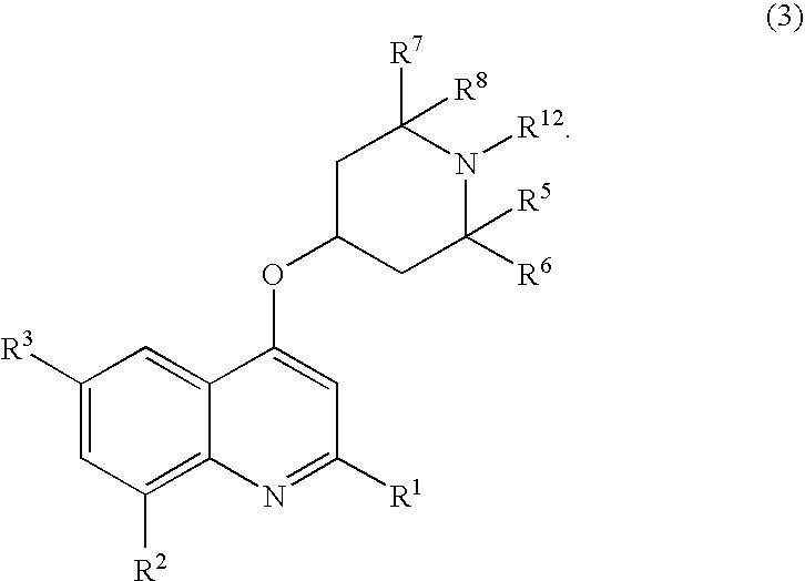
C1=C([R3])C=C2C(=C1[R2])N=C([R1])C=C2OC1CC([R6])([R5])N([R12])C([R7])([R8])C1
